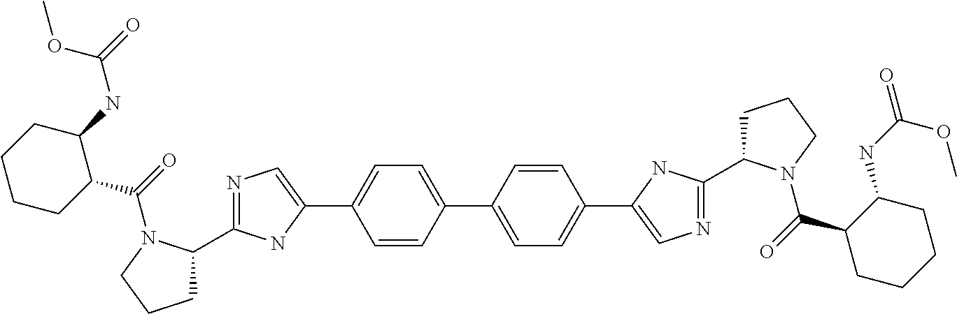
C1=CC(C2=CC=C(C3=CN=C(C4CCCN4C(C4C(NC(=O)OC)CCCC4)=O)N3)C=C2)=CC=C1C1=CN=C(C2CCCN2C(C2CCCCC2NC(=O)OC)=O)N1
